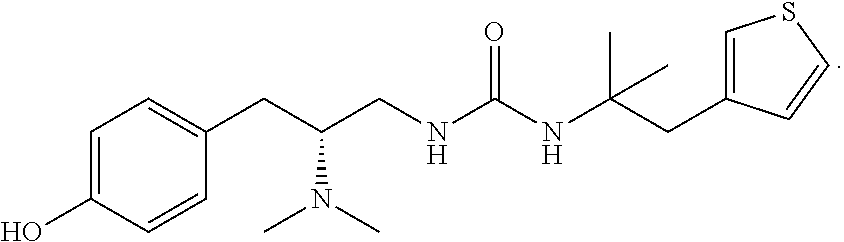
C1=C(O)C=CC(CC(CNC(NC(CC2=CSC=C2)(C)C)=O)N(C)C)=C1
